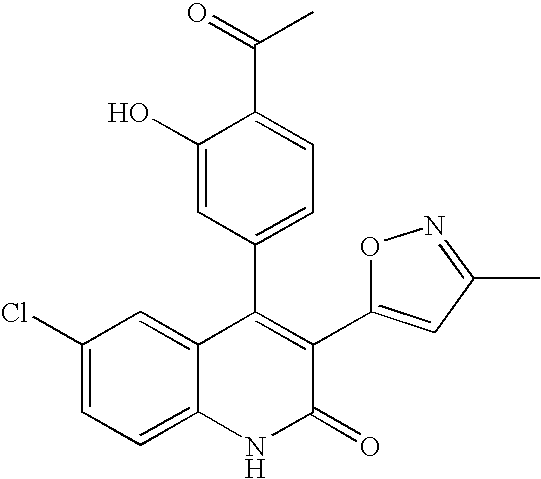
C1(Cl)=CC=C2C(=C1)C(C1=CC=C(C(=O)C)C(O)=C1)=C(C1=CC(C)=NO1)C(=O)N2
